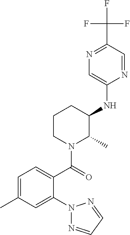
C1=NC(NC2CCCN(C(=O)C3=CC=C(C)C=C3N3N=CC=N3)C2C)=CN=C1C(F)(F)F
